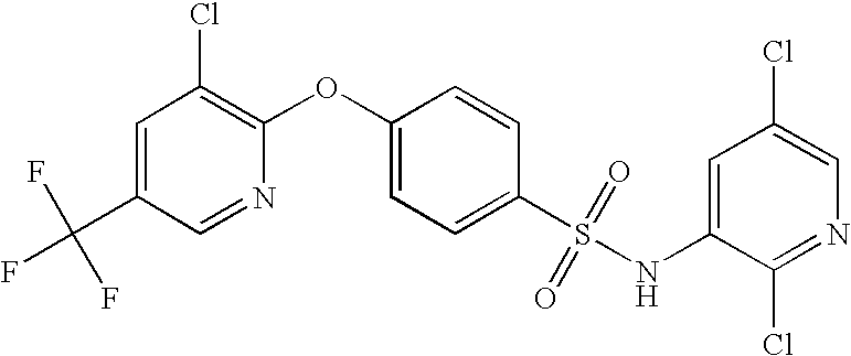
C1(S(NC2=CC(Cl)=CN=C2Cl)(=O)=O)=CC=C(OC2=C(Cl)C=C(C(F)(F)F)C=N2)C=C1
